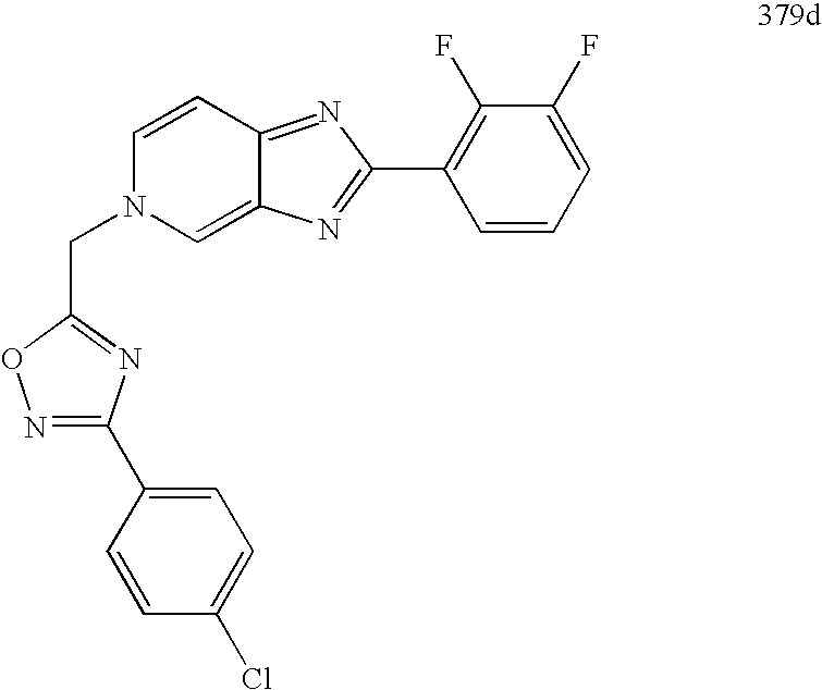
C1=CC2=NC(C3=C(F)C(F)=CC=C3)=NC2=CN1CC1=NC(C2=CC=C(Cl)C=C2)=NO1
